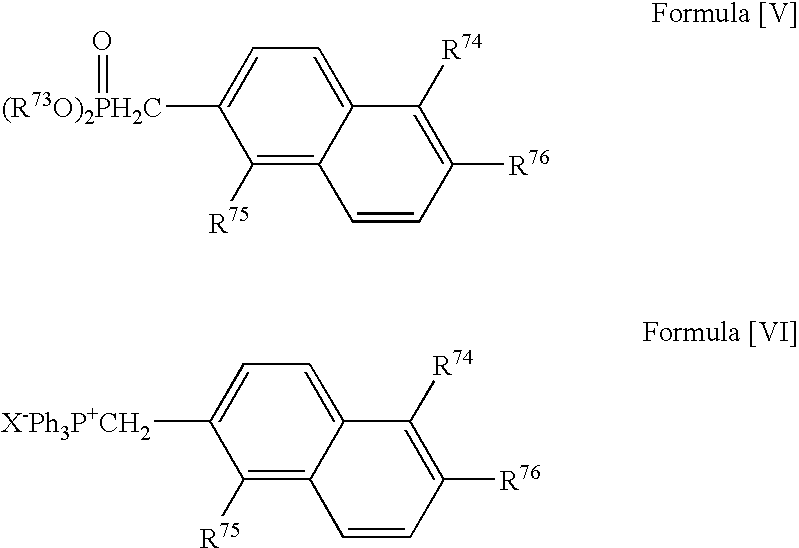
C1([R75])=C2C(=CC=C1[(R73O)2PH2C]=O)C([R74])=C([R76])C=C2.C1([R75])=C2C(=CC=C1[X-Ph3P+CH2])C([R74])=C([R76])C=C2
